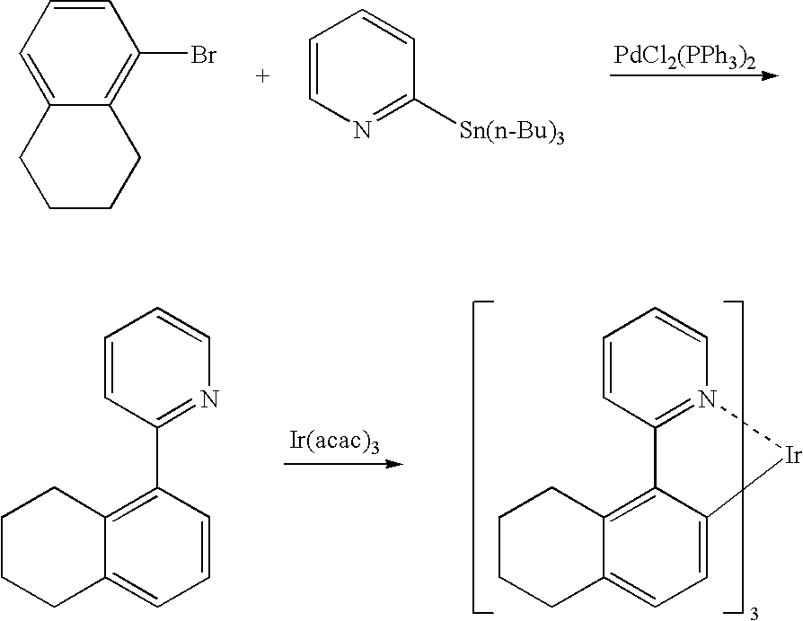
[PdCl2(PPh3)2].C1=CC=C2C(=C1Br)CCCC2.C1=CN=C([Sn(n-Bu)3])C=C1.C1=CC2=N(C=C1)[Ir]C1=CC=C3C(=C21)CCCC3.C1=CC(C2=C3C(=CC=C2)CCCC3)=NC=C1
